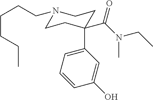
C1(O)=CC(C2(C(=O)N(C)CC)CCN(CCCCCC)CC2)=CC=C1
